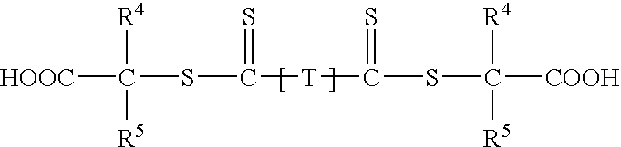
[HOOC]C(SC([T]C(SC([COOH])([R4])[R5])=S)=S)([R4])[R5]
